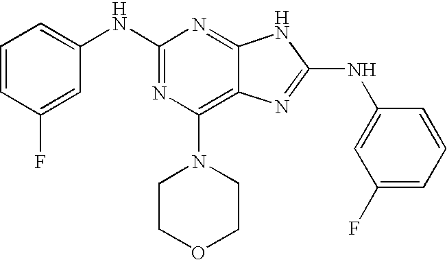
N1=C(NC2=CC=CC(F)=C2)N=C2C(=C1N1CCOCC1)N=C(NC1=CC(F)=CC=C1)N2
